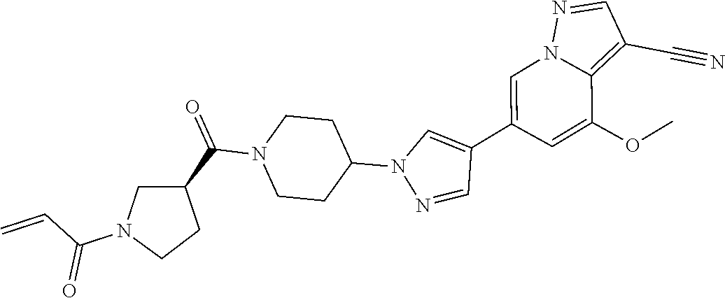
C1=C(C2=CN(C3CCN(C(C4CN(C(C=C)=O)CC4)=O)CC3)N=C2)C=C(OC)C2=C(C#N)C=NN12
